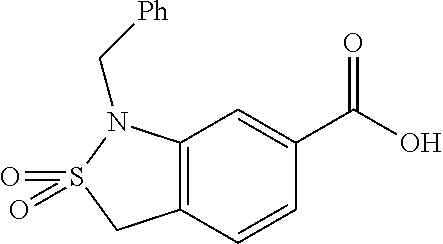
C12=C(C=CC(C(O)=O)=C1)CS(=O)(=O)N2C[Ph]
